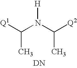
[Q1]C(N(C([Q2])C)[H])C.[DN]
